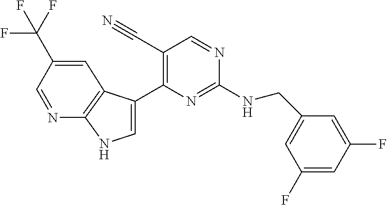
C(NC1=NC(C2=CNC3=C2C=C(C(F)(F)F)C=N3)=C(C#N)C=N1)C1=CC(F)=CC(F)=C1
